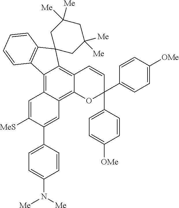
C12=C3C(=C4C(=C1C1(C5=C2C=CC=C5)CC([Me])([Me])CC([Me])([Me])C1)C=CC(C1=CC=C([OMe])C=C1)(C1=CC=C([OMe])C=C1)O4)C=C(C1=CC=C(N([Me])[Me])C=C1)C([MeS])=C3
